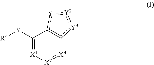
[R4][Y]C1=[X1][X2]=[X3]c2[Y3]:[Y2]=[Y1]c=21
